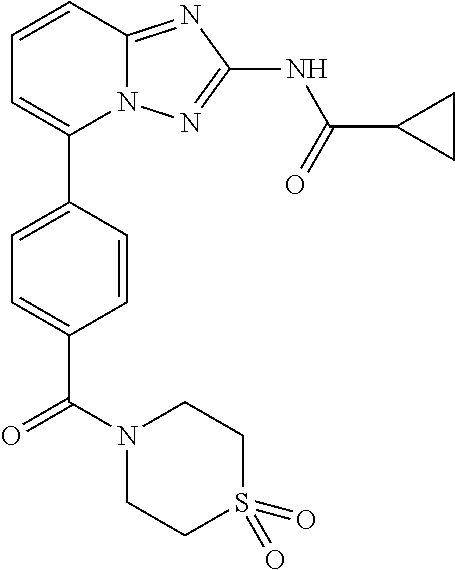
C1=CC2=NC(NC(=O)C3CC3)=NN2C(C2=CC=C(C(N3CCS(=O)(=O)CC3)=O)C=C2)=C1
